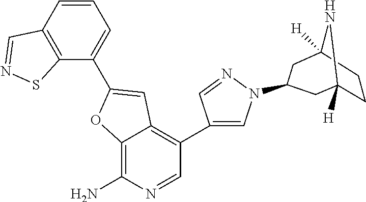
C12=C(C=CC=C1C1=CC3=C(C4=CN(C5CC6([H])NC([H])(CC6)C5)N=C4)C=NC(N)=C3O1)C=NS2
